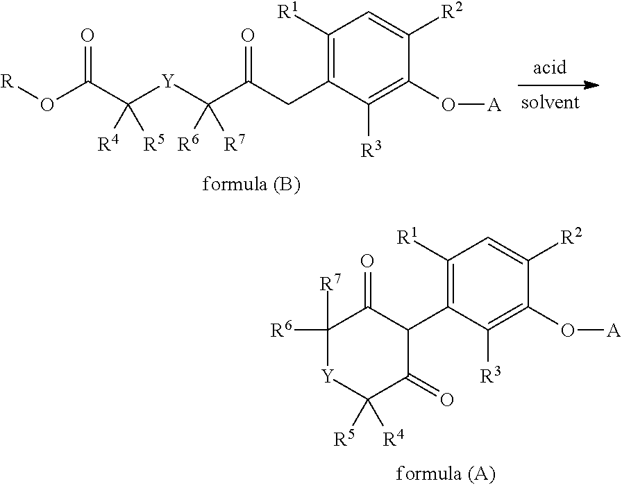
[R]OC(C([Y]C(C(CC1=C([R1])C=C([R2])C(O[A])=C1[R3])=O)([R6])[R7])([R4])[R5])=O.C1(C2=C([R1])C=C([R2])C(O[A])=C2[R3])C(=O)C([R7])([R6])[Y]C([R5])([R4])C1=O
